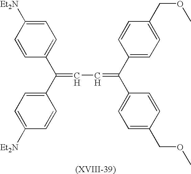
C1=CC([Et2N])=CC=C1C(=CC=C(C1=CC=C(COC)C=C1)C1=CC=C(COC)C=C1)C1=CC=C([Et2N])C=C1
